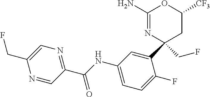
C1(N)=NC(C2=CC(NC(C3=NC=C(CF)N=C3)=O)=CC=C2F)(CF)CC([CF3])O1
